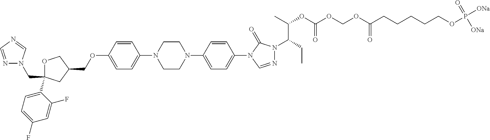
C(C1(C2=CC=C(F)C=C2F)OCC(COC2=CC=C(N3CCN(C4=CC=C(N5C=NN(C(CC)C(OC(OCOC(CCCCCOP([ONa])([ONa])=O)=O)=O)C)C5=O)C=C4)CC3)C=C2)C1)N1N=CN=C1
